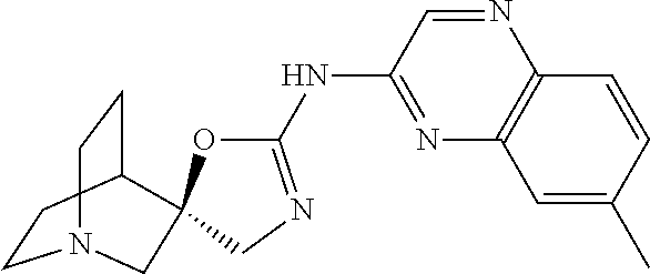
C1CC2CCN1CC21OC(NC2=NC3=C(N=C2)C=CC(C)=C3)=NC1
